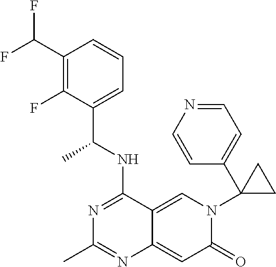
C1(C(F)F)=C(F)C(C(NC2=NC(C)=NC3=CC(=O)N(C4(C5=CC=NC=C5)CC4)C=C23)C)=CC=C1
